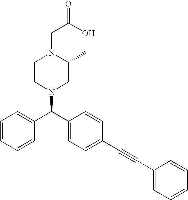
C(N1C(C)CN(C(C2=CC=C(C#CC3=CC=CC=C3)C=C2)C2=CC=CC=C2)CC1)C(O)=O
